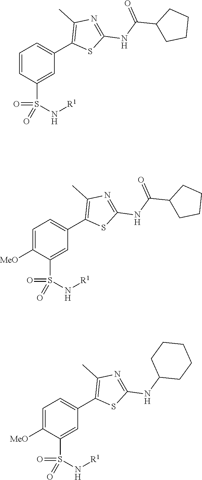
C1([MeO])=CC=C(C2=C(C)N=C(NC3CCCCC3)S2)C=C1S(=O)(N[R1])=O.C1([MeO])=CC=C(C2=C(C)N=C(NC(C3CCCC3)=O)S2)C=C1S(=O)(N[R1])=O.C1=CC=C(C2=C(C)N=C(NC(C3CCCC3)=O)S2)C=C1S(=O)(N[R1])=O
